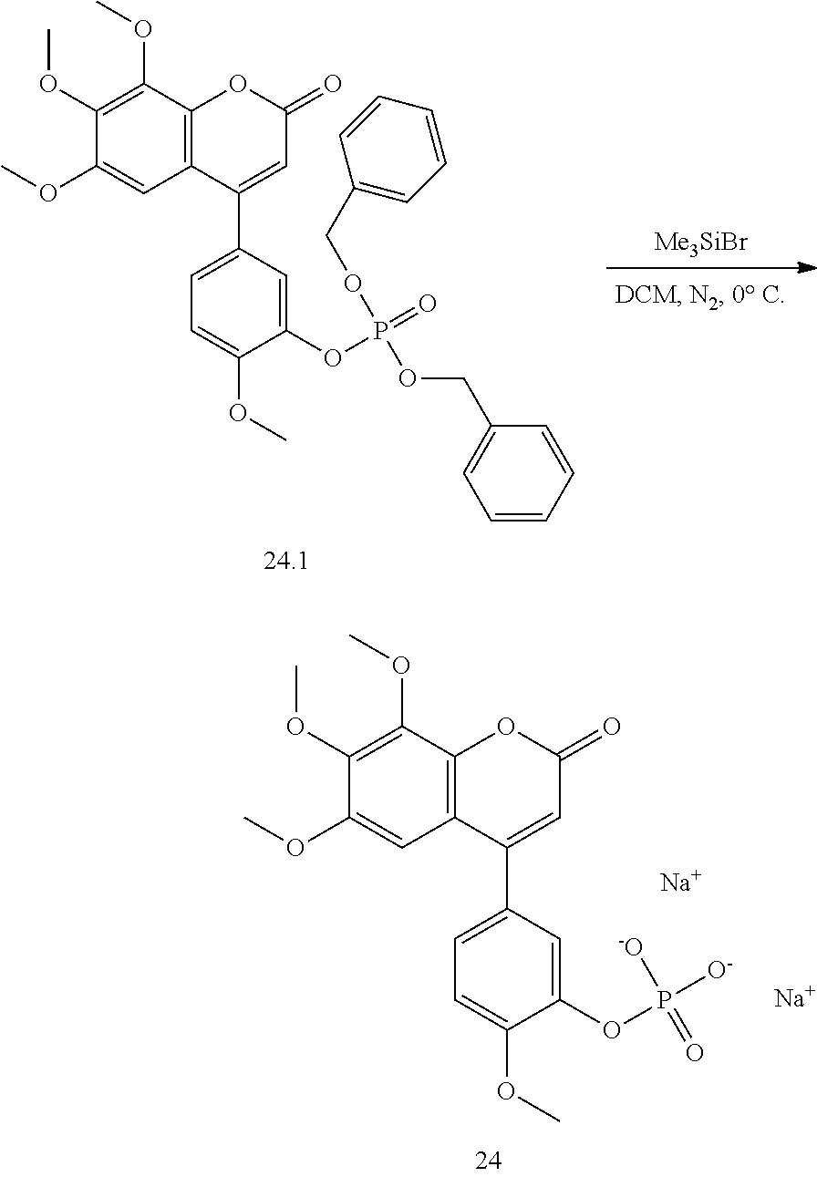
C1(C2=CC=C(OC)C(OP(=O)([-O])[O-])=C2)=CC(=O)OC2=C1C=C(OC)C(OC)=C2OC.[Na].[Na].[Me3SiBr].C1(C2=CC=C(OC)C(OP(=O)(OCC3=CC=CC=C3)OCC3=CC=CC=C3)=C2)=CC(=O)OC2=C1C=C(OC)C(OC)=C2OC
